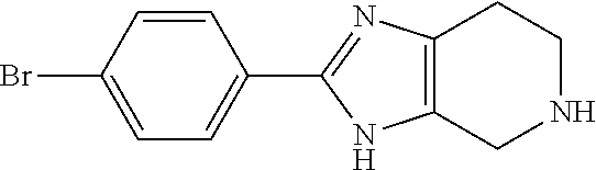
C12=C(CNCC1)NC(C1=CC=C(Br)C=C1)=N2
